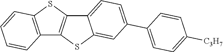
C12=C(SC3=C1SC1=CC(C4=CC=C([C3H7])C=C4)=CC=C31)C=CC=C2
